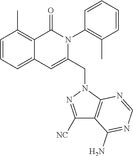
C1=CC=C2C(=C1C)C(=O)N(C1=C(C)C=CC=C1)C(CN1C3=C(C(N)=NC=N3)C([NC])=N1)=C2
